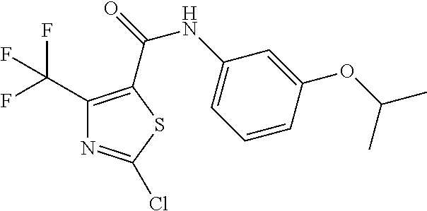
C1(C(F)(F)F)=C(C(=O)NC2=CC=CC(OC(C)C)=C2)SC(Cl)=N1
